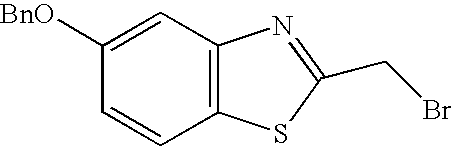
C12=C(C=C([BnO])C=C1)N=C(CBr)S2
